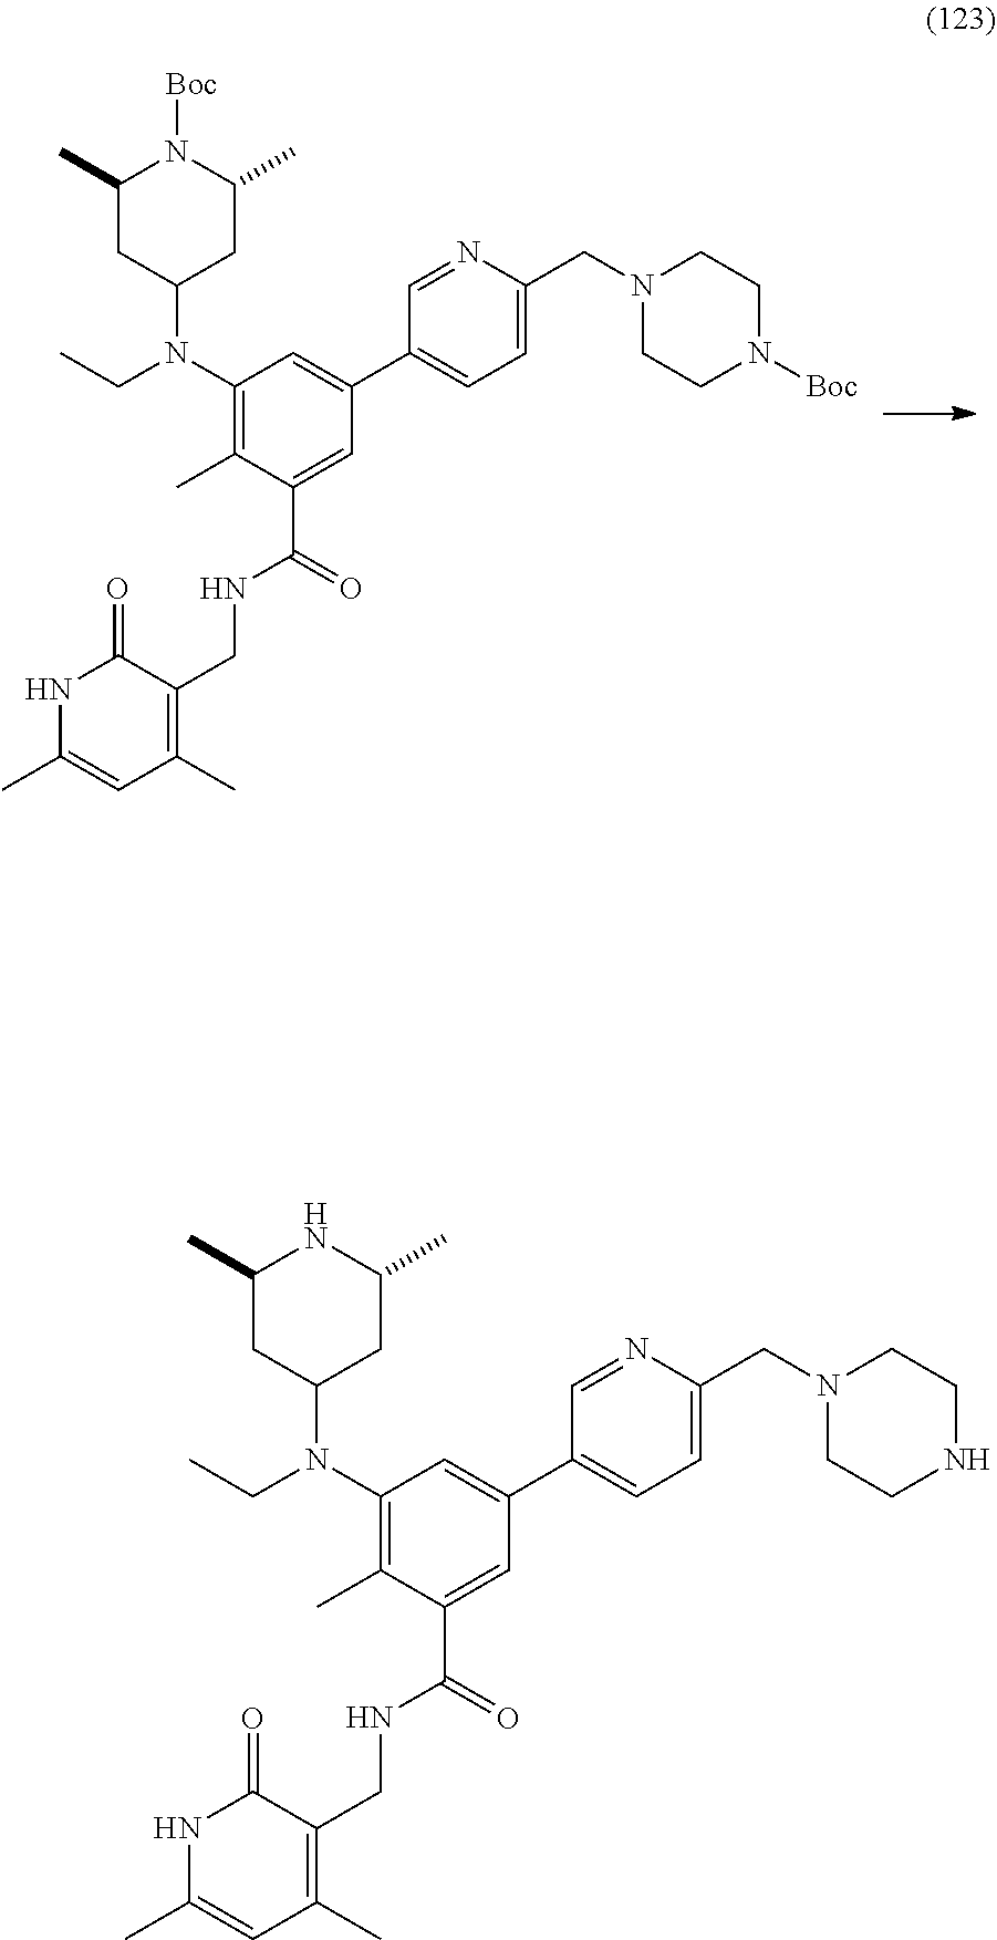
C1(C)CC(N(C2=C(C)C(C(=O)NCC3=C(C)C=C(C)NC3=O)=CC(C3=CC=C(CN4CCN([Boc])CC4)N=C3)=C2)CC)CC(C)N1[Boc].C1(C)CC(N(C2=C(C)C(C(=O)NCC3=C(C)C=C(C)NC3=O)=CC(C3=CC=C(CN4CCNCC4)N=C3)=C2)CC)CC(C)N1
